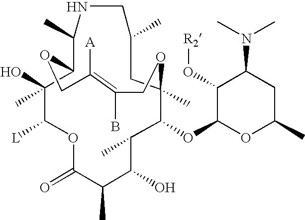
O1C(=O)C(C)C(O)C(C)C(OC2OC(C)CC(N(C)C)C2O[R2])C2(C)CC(C)CNC(C)C(C(C)(O)C1[L])OCC([A])=C(B)CO2
